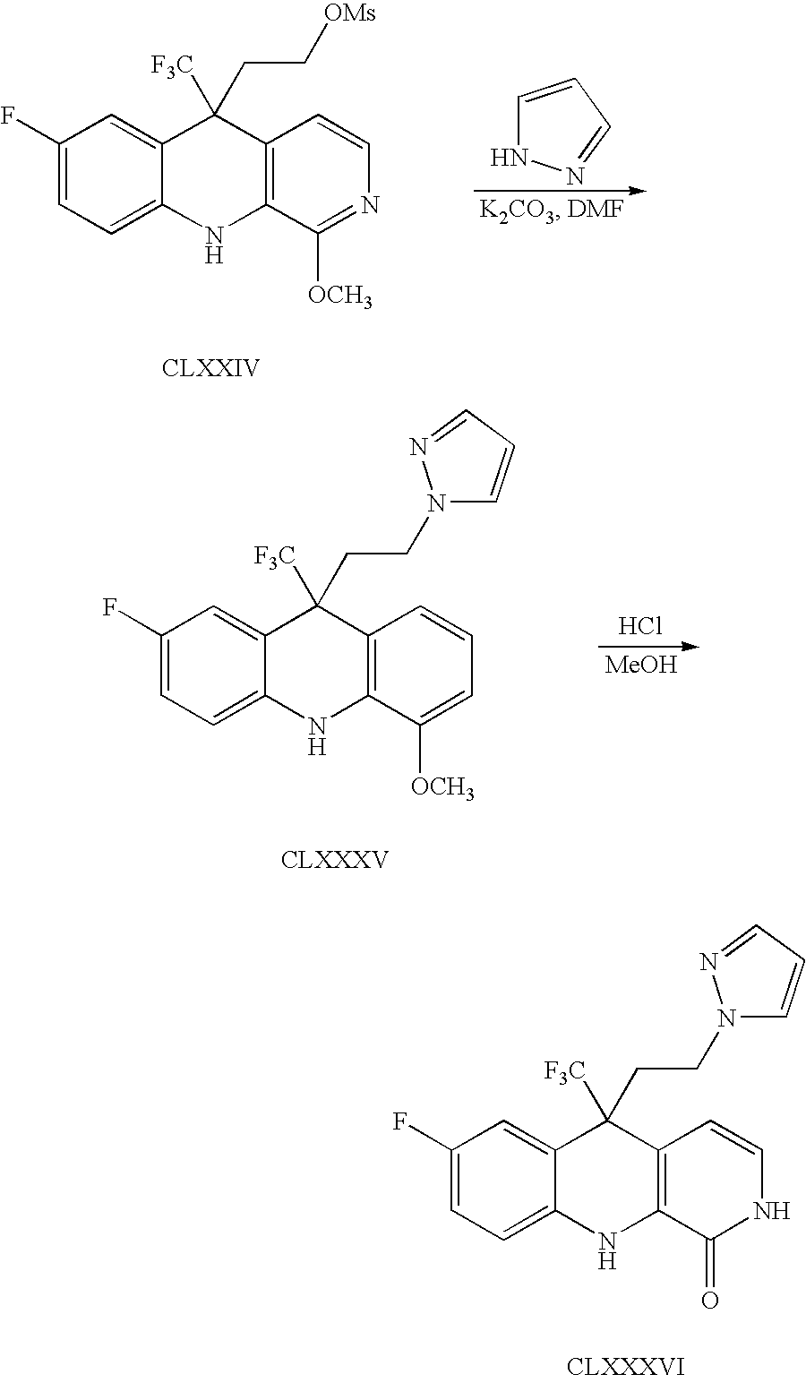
C1(F)=CC=C2C(=C1)C([F3C])(CCN1C=CC=N1)C1=C(N2)C(=O)NC=C1.Cl.[MeOH].C1(F)=CC=C2C(=C1)C([F3C])(CCN1C=CC=N1)C1=C(N2)C([OCH3])=CC=C1.C1(F)=CC=C2C(=C1)C([F3C])(CC[OMs])C1=C(N2)C([OCH3])=NC=C1.C1=CC=NN1
